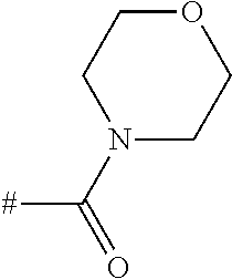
C([#])(=O)N1CCOCC1
